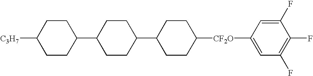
C1CC(C2CCC(C3CCC([CF2O]C4=CC(F)=C(F)C(F)=C4)CC3)CC2)CCC1[C3H7]
